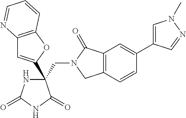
C(C1(C2=CC3=C(O2)C=CC=N3)NC(=O)NC1=O)N1CC2=C(C1=O)C=C(C1=CN(C)N=C1)C=C2
